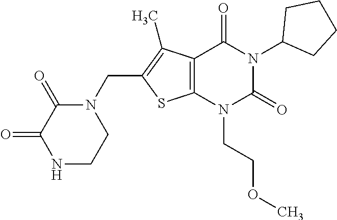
C12=C(N(CCOC)C(=O)N(C3CCCC3)C1=O)SC(CN1C(=O)C(=O)NCC1)=C2C
